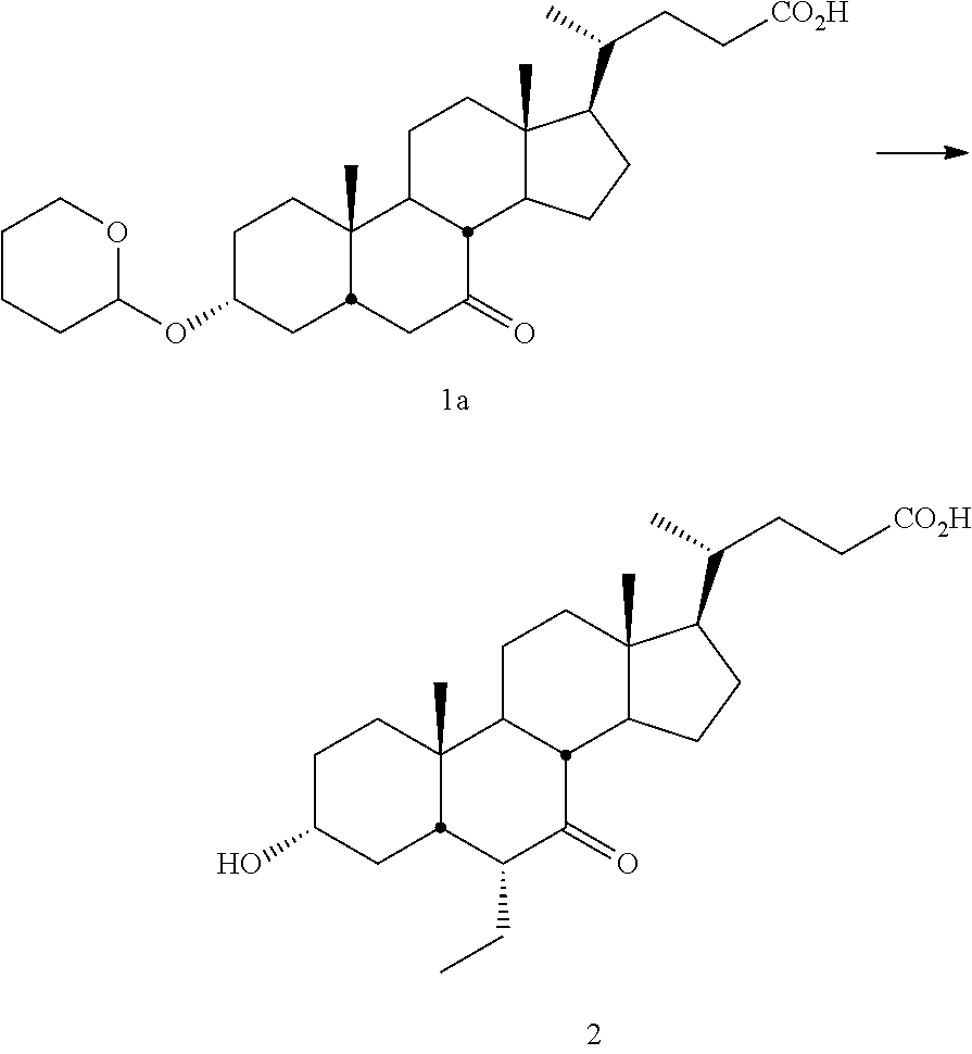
C1C(OC2OCCCC2)CC2C(C)(C1)C1CCC3(C)C(CCC3C(C)CC[CO2H])C1C(=O)C2.C1C(O)CC2C(C)(C1)C1CCC3(C)C(CCC3C(C)CC[CO2H])C1C(=O)C2CC
